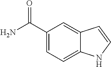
C1(C(N)=O)=CC=C2C(=C1)C=CN2
